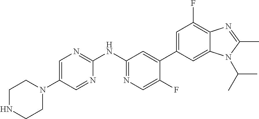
C1(N2CCNCC2)=CN=C(NC2=NC=C(F)C(C3=CC(F)=C4C(=C3)N(C(C)C)C(C)=N4)=C2)N=C1
